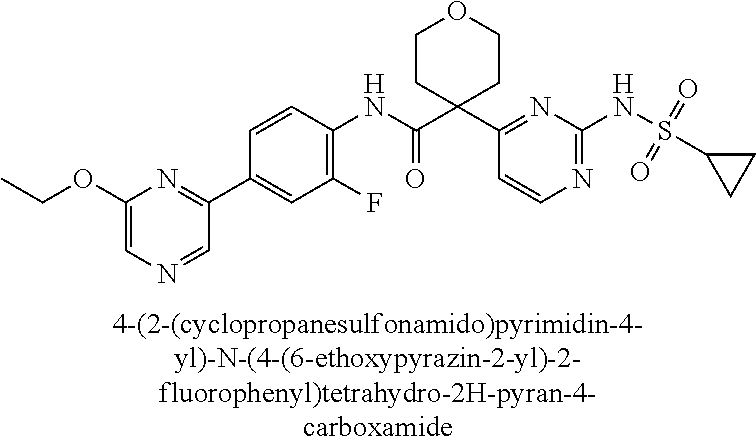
N1=C(NS(=O)(=O)C2CC2)N=C(C2(C(NC3=C(F)C=C(C4=NC(OCC)=CN=C4)C=C3)=O)CCOCC2)C=C1
